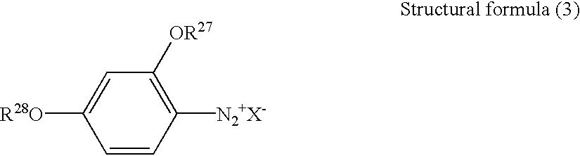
C1=C([R28O])C=CC([N2+X-])=C1[OR27]
